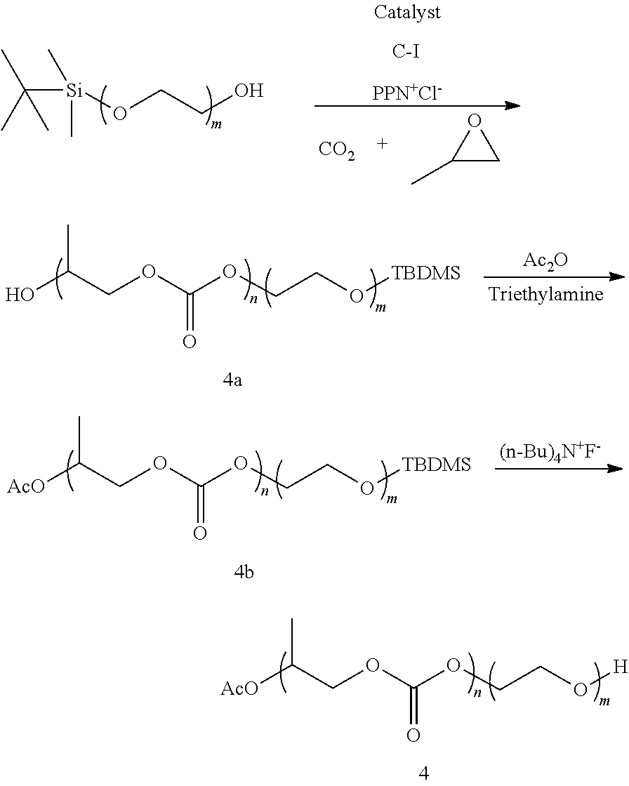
OC(COC(OCCO[TBDMS])=O)C.[Ac2O].[AcO]C(COC(OCCO[TBDMS])=O)C.[(n-Bu)4N+F-].[AcO]C(COC(OCCO[H])=O)C.C([Si](C)(C)OCCO)(C)(C)C.[C-I].[PPN+Cl-].[CO2].C1(C)CO1
